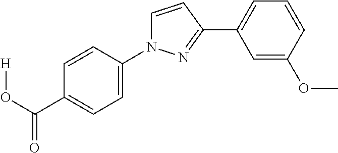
C1(N2C=CC(C3=CC=CC(OC)=C3)=N2)=CC=C(C(O[H])=O)C=C1
